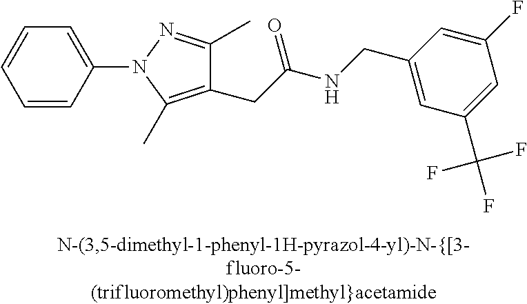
C1=CC(N2C(C)=C(CC(NCC3=CC(C(F)(F)F)=CC(F)=C3)=O)C(C)=N2)=CC=C1
